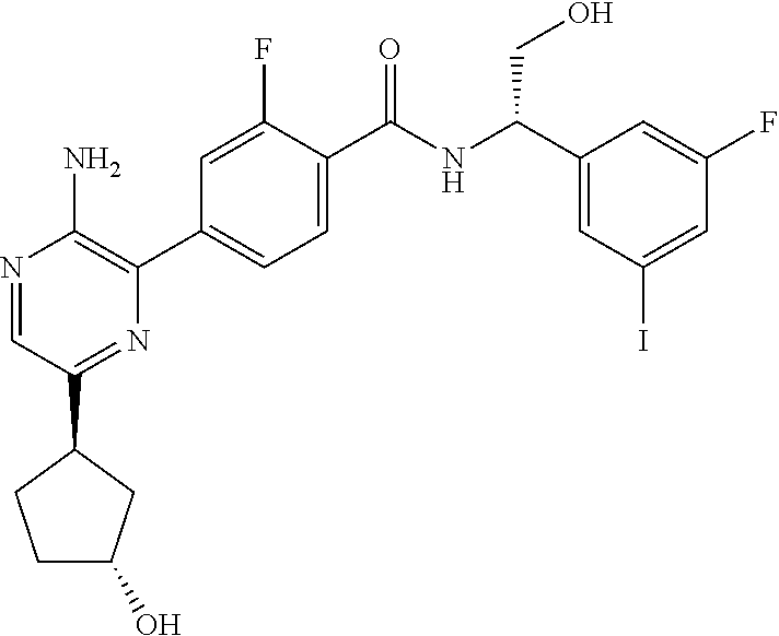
N1=CC(C2CCC(O)C2)=NC(C2=CC=C(C(=O)NC(C3=CC(I)=CC(F)=C3)CO)C(F)=C2)=C1N
